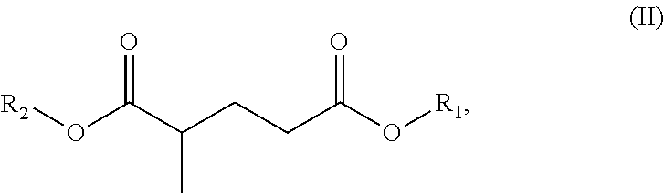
C(C(CCC(O[R1])=O)C)(O[R2])=O
